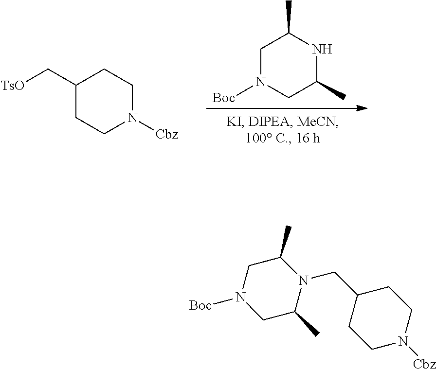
C1(C[TsO])CCN([Cbz])CC1.C1N([Boc])CC(C)NC1C.C1(CN2C(C)CN([Boc])CC2C)CCN([Cbz])CC1
